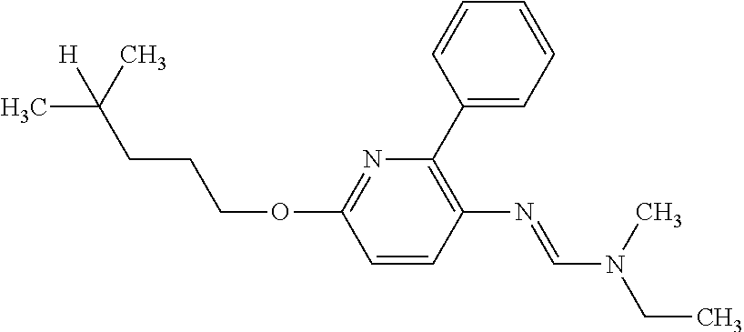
N1=C(OCCCC(C)([H])C)C=CC(N=CN(C)CC)=C1C1=CC=CC=C1
